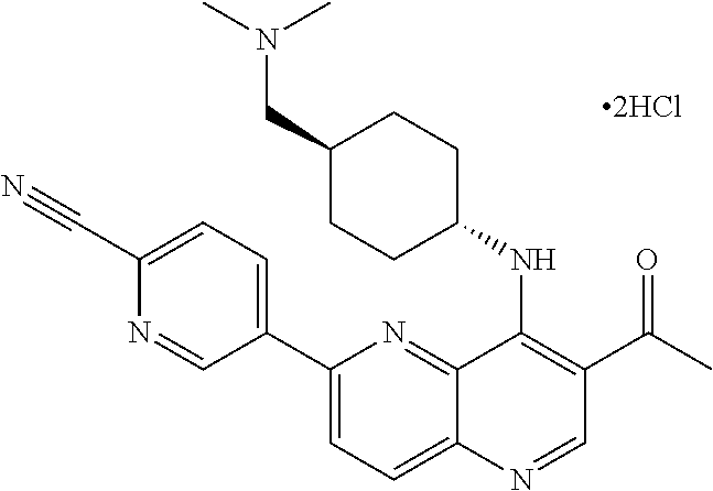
C12=NC(C3=CC=C(C#N)N=C3)=CC=C1N=CC(C(C)=O)=C2NC1CCC(CN(C)C)CC1
